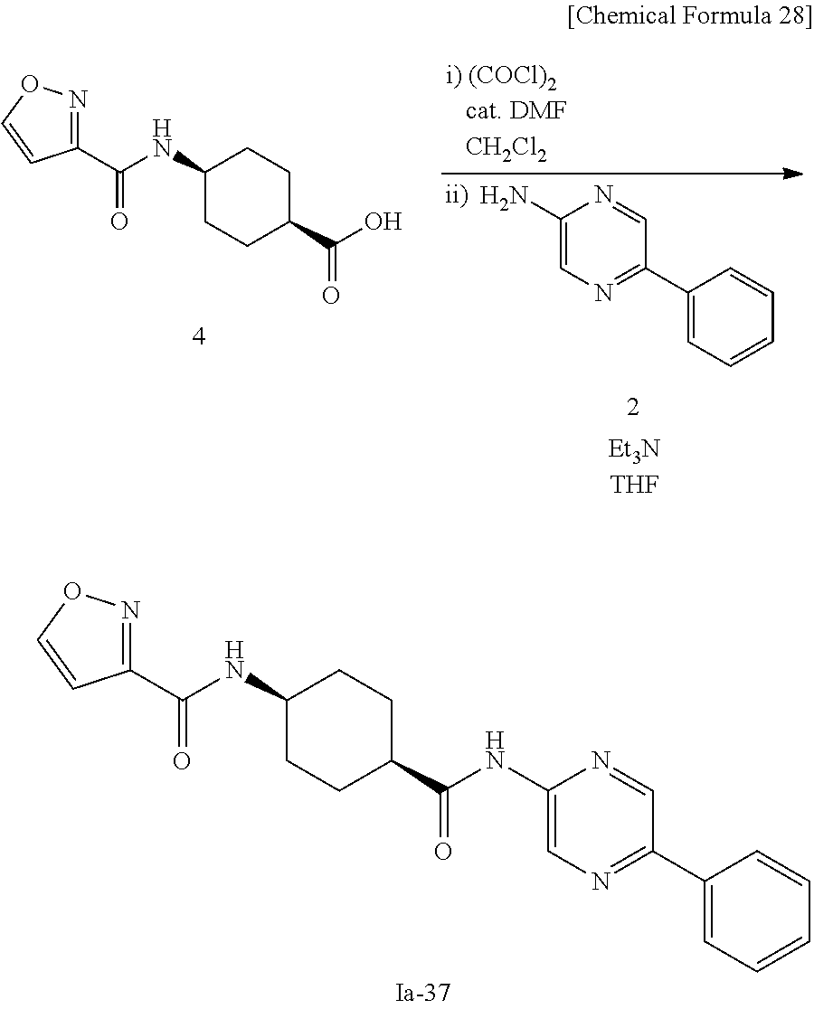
C1(C(NC2CCC(C(=O)NC3=CN=C(C4=CC=CC=C4)C=N3)CC2)=O)=NOC=C1.C1(C(NC2CCC(C(=O)O)CC2)=O)=NOC=C1.C1(N)=CN=C(C2=CC=CC=C2)C=N1
